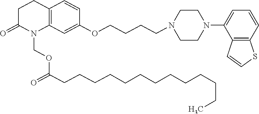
C1C(=O)N(COC(CCCCCCCCCCCCC)=O)C2=C(C1)C=CC(OCCCCN1CCN(C3=CC=CC4=C3C=CS4)CC1)=C2
